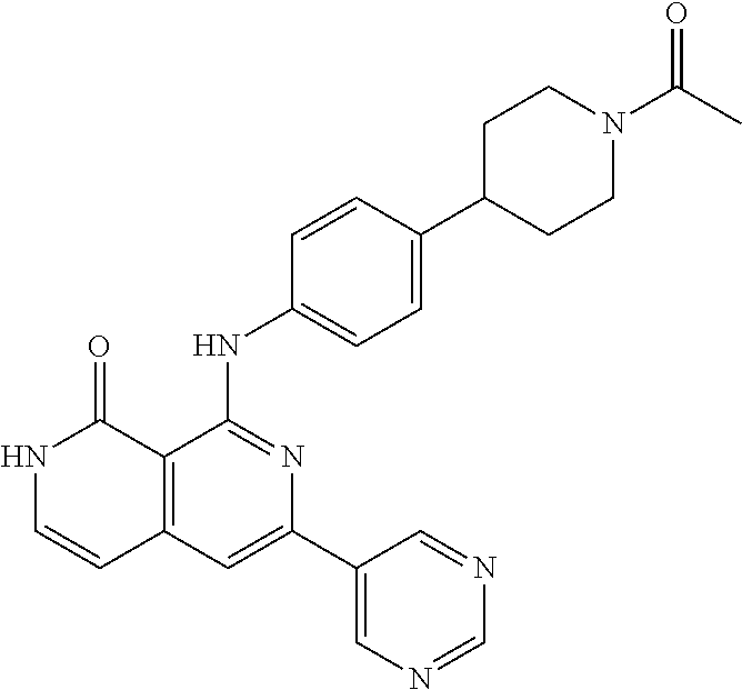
C1=CC(NC2=NC(C3=CN=CN=C3)=CC3=C2C(=O)NC=C3)=CC=C1C1CCN(C(C)=O)CC1
